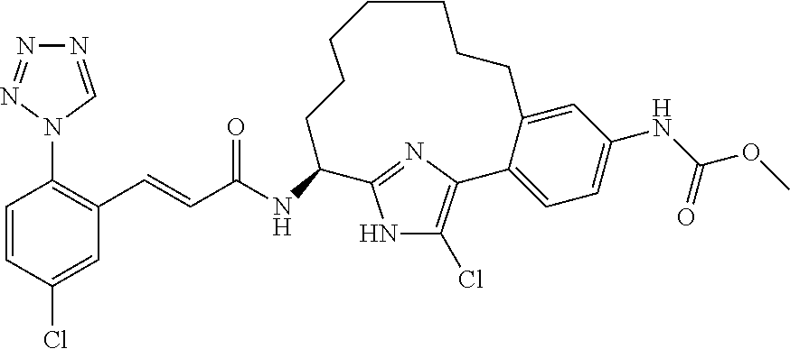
C1=CC(Cl)=CC(C=CC(NC2C3=NC(=C(Cl)N3)C3=CC=C(NC(OC)=O)C=C3CCCCCCC2)=O)=C1N1C=NN=N1
